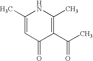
C1(C)=CC(=O)C(C(C)=O)=C(C)N1
